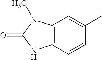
C12=C(C=C(C)C=C1)N(C)C(=O)N2
